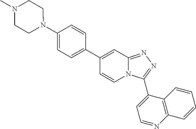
C1(C2=CC=C(N3CCN(C)CC3)C=C2)=CC2=NN=C(C3=CC=NC4=C3C=CC=C4)N2C=C1
